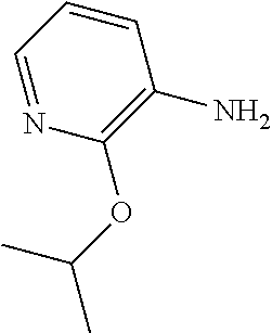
C1=CC=NC(OC(C)C)=C1N
